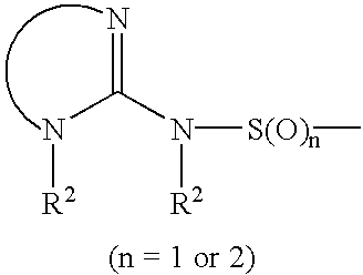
N(C(N([R2])[S(O)n]C)=N)[R2]
